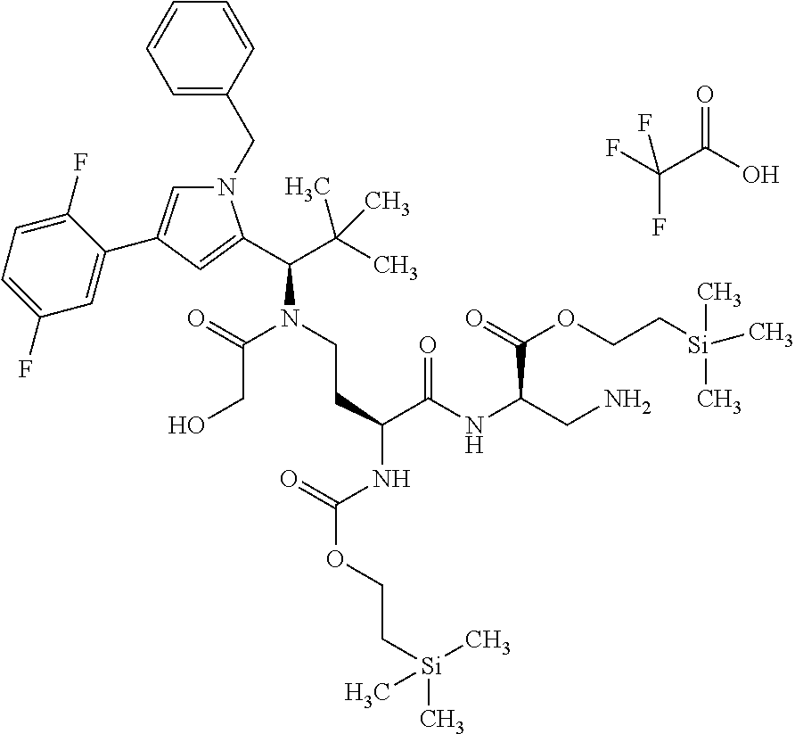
N1(CC2=CC=CC=C2)C=C(C2=CC(F)=CC=C2F)C=C1C(C(C)(C)C)N(CCC(NC(OCC[Si](C)(C)C)=O)C(NC(CN)C(=O)OCC[Si](C)(C)C)=O)C(=O)CO.FC(F)(C(O)=O)F
